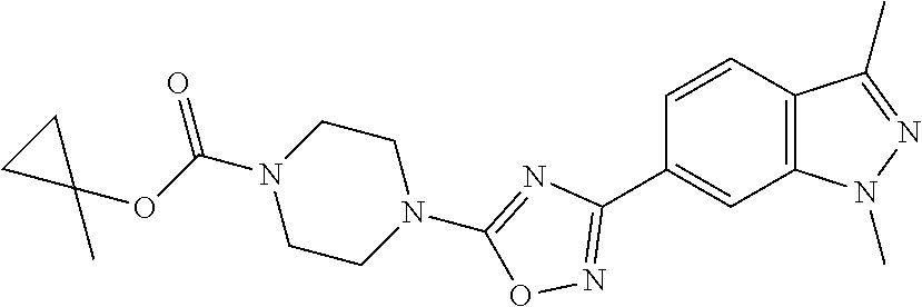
C1=CC2=C(C=C1C1=NOC(N3CCN(C(OC4(C)CC4)=O)CC3)=N1)N(C)N=C2C
